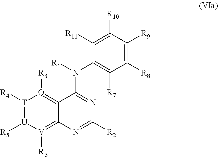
C12=[V]([R6])[U]([R5])=[T]([R4])[Q]([R3])=C1C(N([R1])C1=C([R7])C([R8])=C([R9])C([R10])=C1[R11])=NC([R2])=N2
